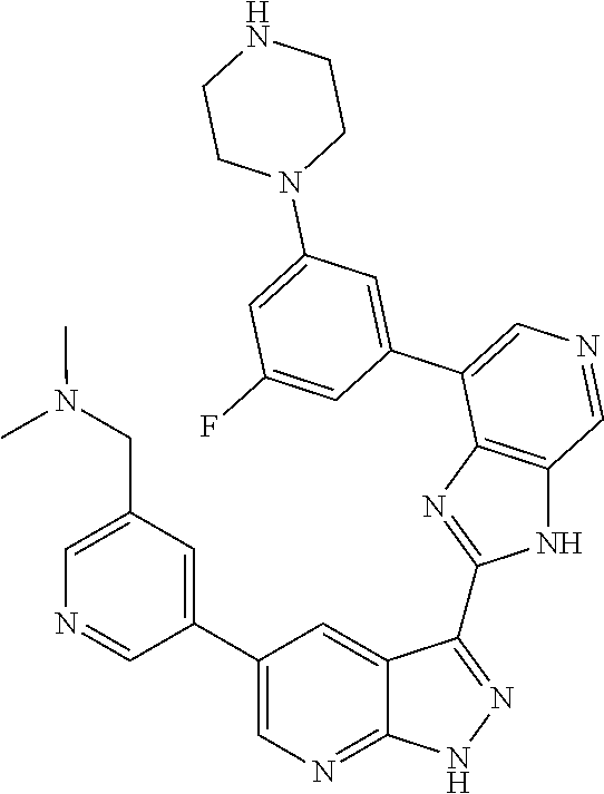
C1=C(CN(C)C)C=C(C2=CN=C3C(=C2)C(C2=NC4=C(N2)C=NC=C4C2=CC(N4CCNCC4)=CC(F)=C2)=NN3)C=N1
